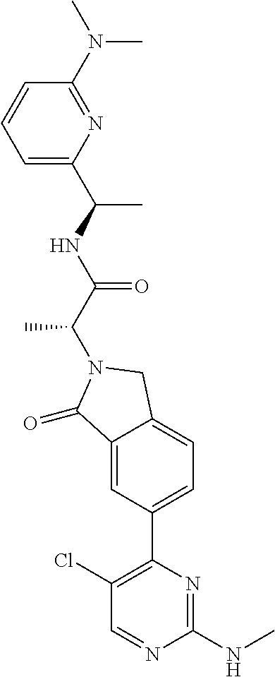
C1(=O)C2=CC(C3=C(Cl)C=NC(NC)=N3)=CC=C2CN1C(C(NC(C1=CC=CC(N(C)C)=N1)C)=O)C
